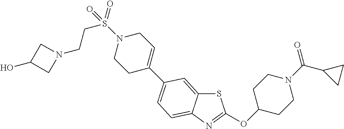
S1C2=CC(C3=CCN(S(CCN4CC(O)C4)(=O)=O)CC3)=CC=C2N=C1OC1CCN(C(C2CC2)=O)CC1
